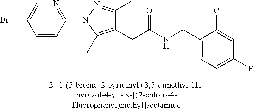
C1=C(F)C=C(Cl)C(CNC(CC2=C(C)N(C3=NC=C(Br)C=C3)N=C2C)=O)=C1
